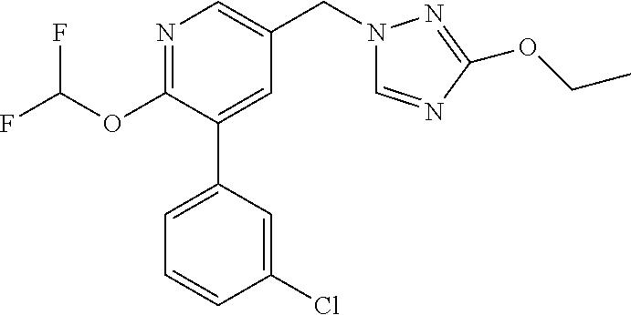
C1(OC(F)F)=NC=C(CN2C=NC(OCC)=N2)C=C1C1=CC=CC(Cl)=C1
